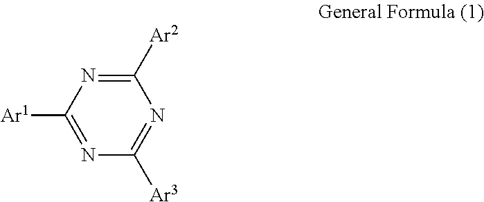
[Ar1]C1=NC([Ar3])=NC([Ar2])=N1
